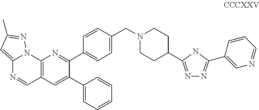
N1=C(C2CCN(CC3=CC=C(C4=NC5=C(C=C4C4=CC=CC=C4)C=NC4=CC(C)=NN54)C=C3)CC2)NC(C2=CN=CC=C2)=N1
